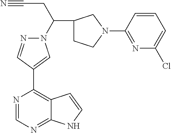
C(N1N=CC(C2=C3C(=NC=N2)NC=C3)=C1)(CC#N)C1CCN(C2=NC(Cl)=CC=C2)C1
